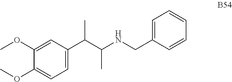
C1(C(C(NCC2=CC=CC=C2)C)C)=CC=C(OC)C(OC)=C1
